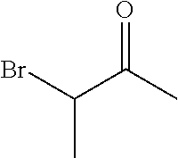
BrC(C(C)=O)C
